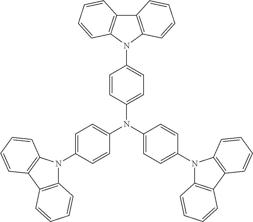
N1(C2=CC=C(N(C3=CC=C(N4C5=C(C6=C4C=CC=C6)C=CC=C5)C=C3)C3=CC=C(N4C5=C(C6=C4C=CC=C6)C=CC=C5)C=C3)C=C2)C2=C(C3=C1C=CC=C3)C=CC=C2
